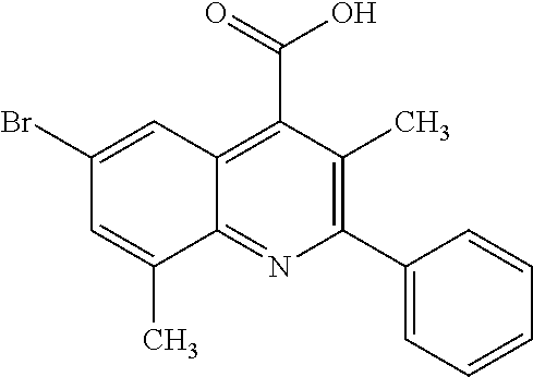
C12=C(C(=O)O)C(C)=C(C3=CC=CC=C3)N=C1C(C)=CC(Br)=C2
